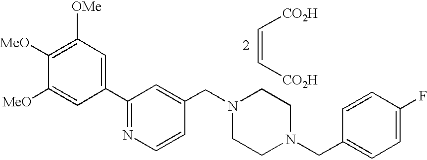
C(=C[CO2H])[CO2H].C1(C2=NC=CC(CN3CCN(CC4=CC=C(F)C=C4)CC3)=C2)=CC([OMe])=C([MeO])C([MeO])=C1
